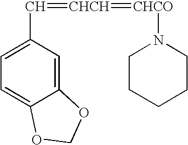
C1(C=[CHCH]=[CHCO]N2CCCCC2)=CC=C2C(=C1)OCO2
